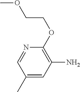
COCCOC1=C(N)C=C(C)C=N1
